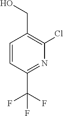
C1=CC(C(F)(F)F)=NC(Cl)=C1CO
